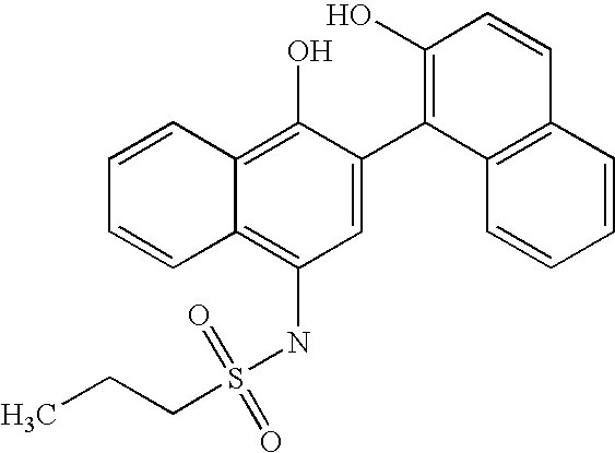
C(S(NC1=C2C(=C(O)C(C3=C(O)C=CC4=C3C=CC=C4)=C1)C=CC=C2)(=O)=O)CC
